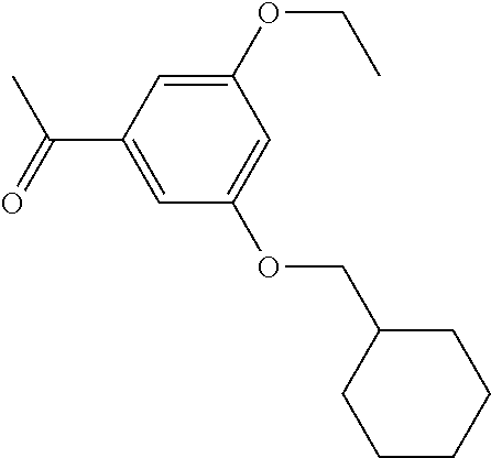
C1(OCC)=CC(C(C)=O)=CC(OCC2CCCCC2)=C1
